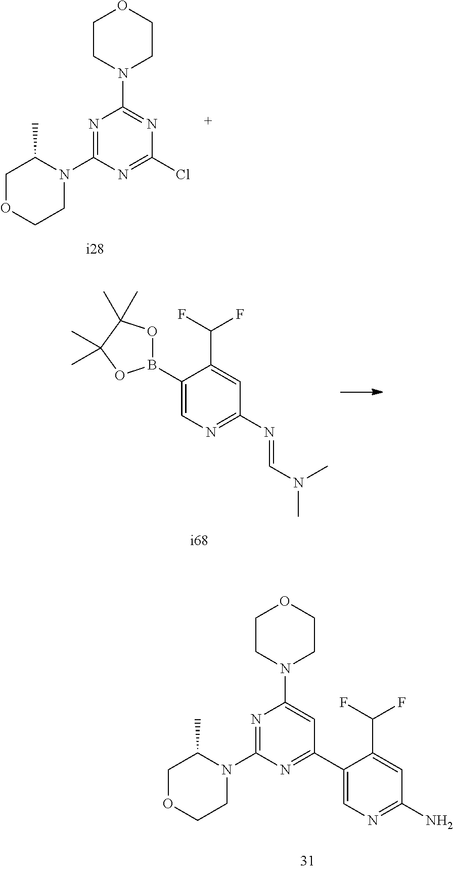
C1(B2OC(C)(C)C(C)(C)O2)=CN=C(N=CN(C)C)C=C1C(F)F.N1=C(N2C(C)COCC2)N=C(Cl)N=C1N1CCOCC1.N1=C(N2C(C)COCC2)N=C(C2=CN=C(N)C=C2C(F)F)C=C1N1CCOCC1
